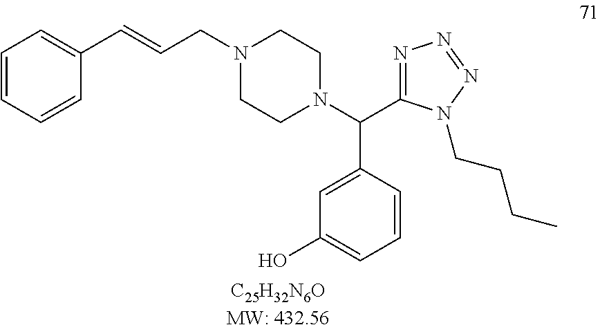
C1=CC=CC(C=CCN2CCN(C(C3=NN=NN3CCCC)C3=CC(O)=CC=C3)CC2)=C1
